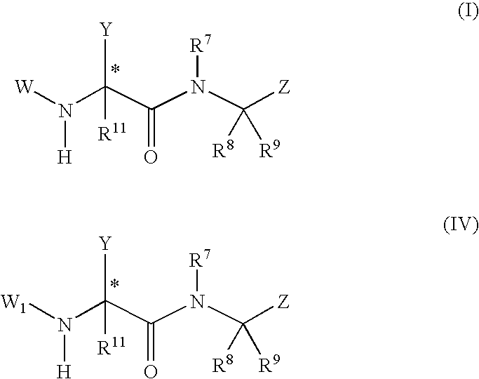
[Y]C(C(N(C([Z])([R8])[R9])[R7])=O)(N([W])[H])[R11].[Y]C(C(N(C([Z])([R8])[R9])[R7])=O)(N([W1])[H])[R11]
